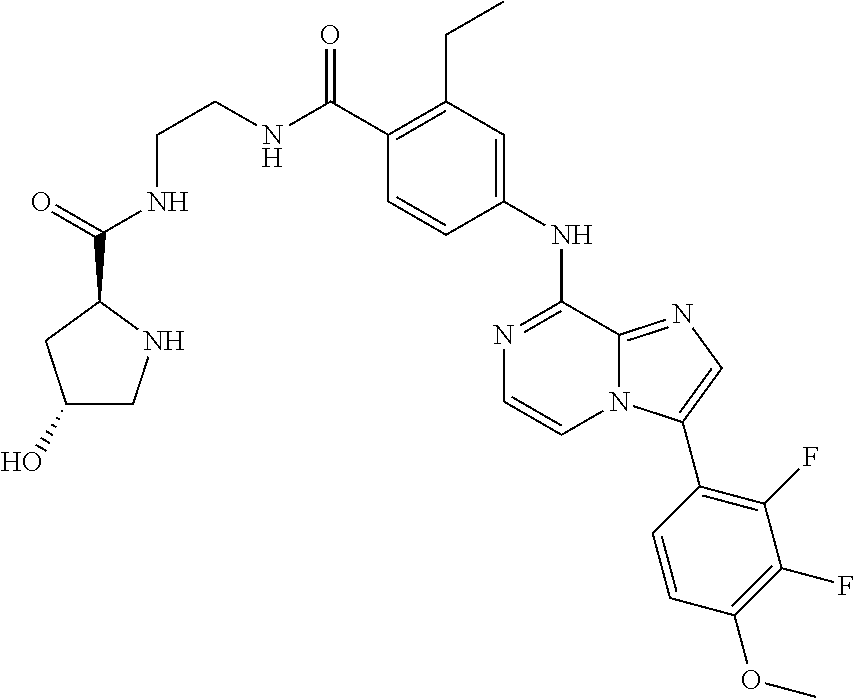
C1(C(NCCNC(C2CC(O)CN2)=O)=O)=C(CC)C=C(NC2=NC=CN3C2=NC=C3C2=C(F)C(F)=C(OC)C=C2)C=C1
